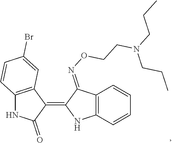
C12=C(C(=C3NC4=C(C3=NOCCN(CCC)CCC)C=CC=C4)C(=O)N1)C=C(Br)C=C2
